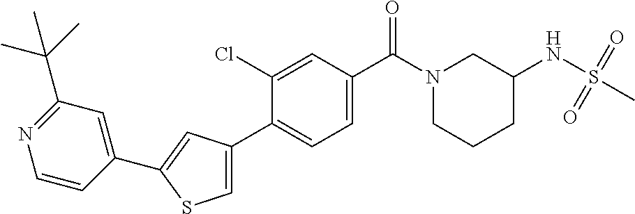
C1(C(C)(C)C)=NC=CC(C2=CC(C3=CC=C(C(N4CC(NS(C)(=O)=O)CCC4)=O)C=C3Cl)=CS2)=C1
